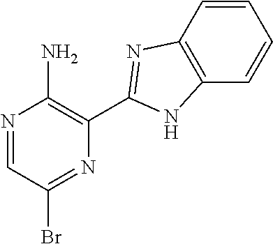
N1=CC(Br)=NC(C2=NC3=C(C=CC=C3)N2)=C1N
